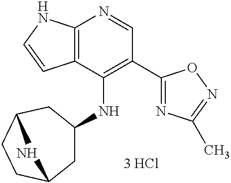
C12=C(C(NC3CC4CCC(C3)N4)=C(C3=NC(C)=NO3)C=N1)C=CN2
